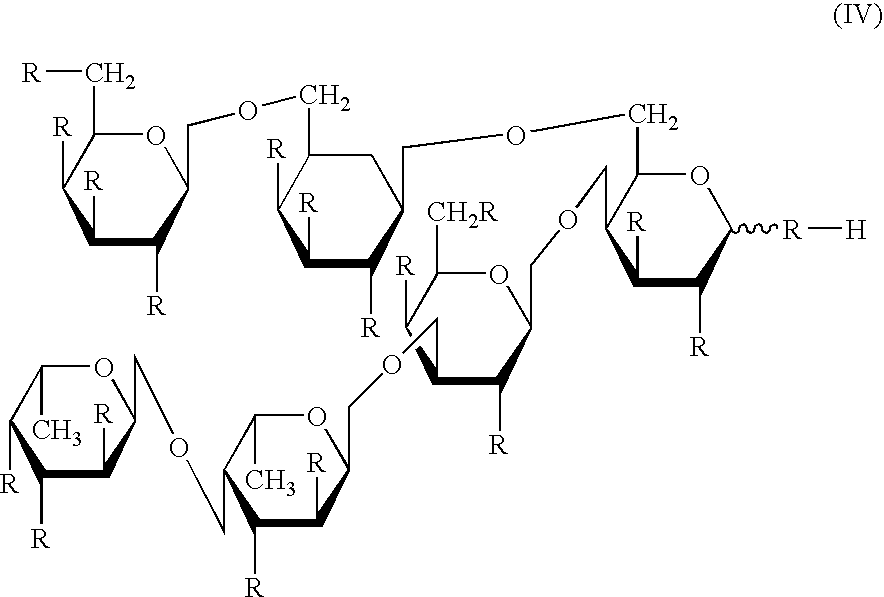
C1([R])C([R])C(COCC2C([R])C([R])C(COCC3C([R])C(COCC4C([R])C([R])C([R][H])OC4COCC4C([R])C([R])C([R])C(COCC5C([R])C([R])C([R])C(C[R])O5)C4)OC([CH2R])C3[R])OC2C)OC(C)C1[R]
